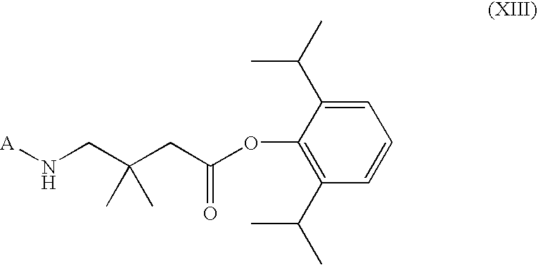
[A]NCC(CC(OC1=C(C(C)C)C=CC=C1C(C)C)=O)(C)C
